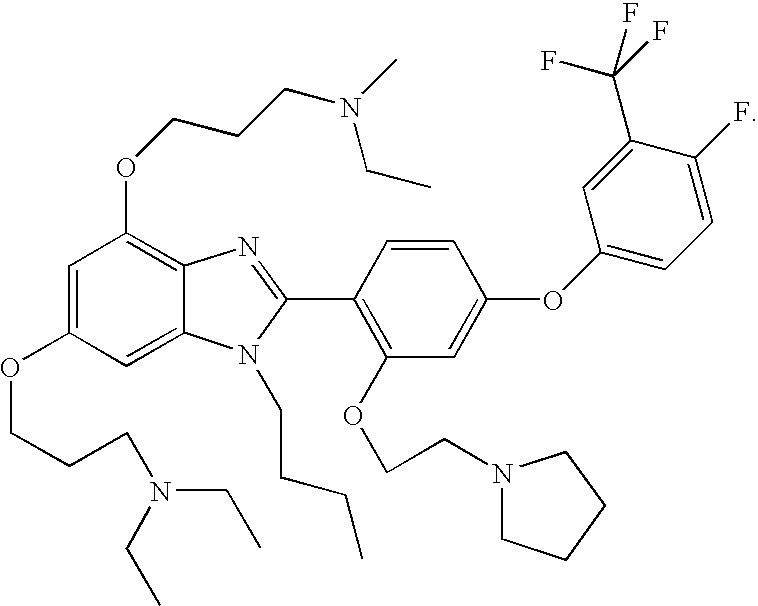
C1=C(OCCCN(CC)CC)C=C2C(=C1OCCCN(C)CC)N=C(C1=C(OCCN3CCCC3)C=C(OC3=CC=C(F)C(C(F)(F)F)=C3)C=C1)N2CCCC
